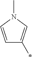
C1=CN(C)C=C1*
